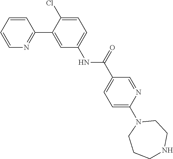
C1=CC=CN=C1C1=CC(NC(C2=CC=C(N3CCCNCC3)N=C2)=O)=CC=C1Cl
